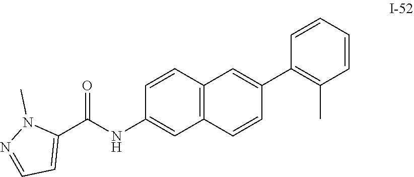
C1(C2=CC3=C(C=C2)C=C(NC(C2=CC=NN2C)=O)C=C3)=C(C)C=CC=C1
